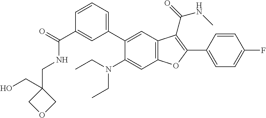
C1(C(=O)NCC2(CO)COC2)=CC(C2=CC3=C(C=C2N(CC)CC)OC(C2=CC=C(F)C=C2)=C3C(=O)NC)=CC=C1
